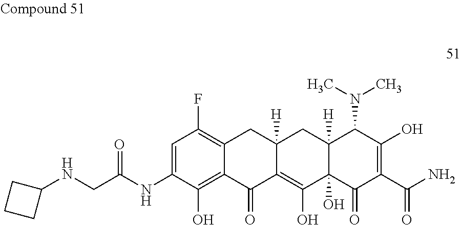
C1(NCC(NC2=CC(F)=C3C(=C2O)C(=O)C2=C(O)C4(O)C([H])(CC2([H])C3)C(N(C)C)C(O)=C(C(N)=O)C4=O)=O)CCC1
